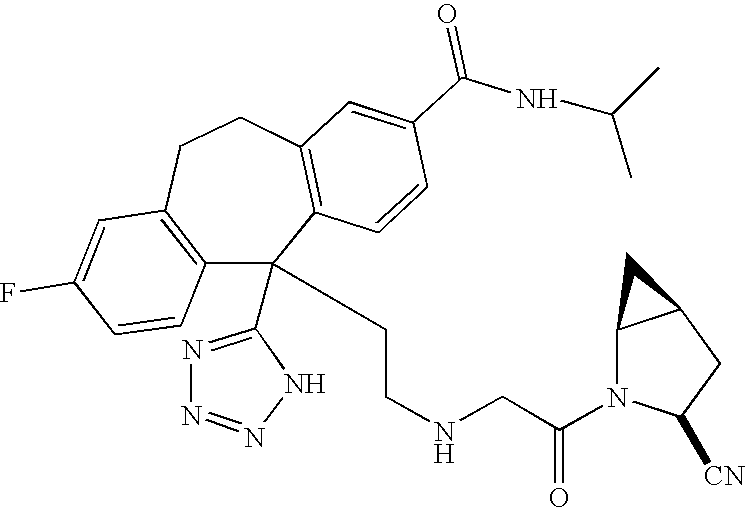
C1(F)=CC2=C(C=C1)C(C1=NN=NN1)(CCNCC(N1C([CN])CC3C1C3)=O)C1=C(CC2)C=C(C(NC(C)C)=O)C=C1
